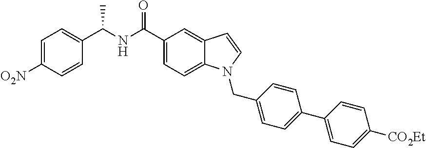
C1=C([O2N])C=CC(C(NC(C2=CC=C3C(=C2)C=CN3CC2=CC=C(C3=CC=C([CO2Et])C=C3)C=C2)=O)C)=C1
